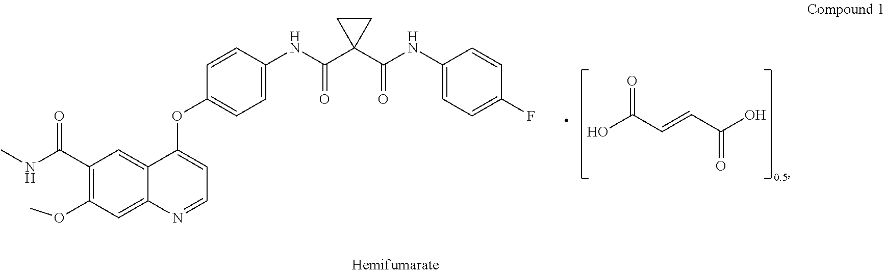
C1(C(NC)=O)=C(OC)C=C2C(=C1)C(OC1=CC=C(NC(C3(C(NC4=CC=C(F)C=C4)=O)CC3)=O)C=C1)=CC=N2.OC(C=CC(O)=O)=O
